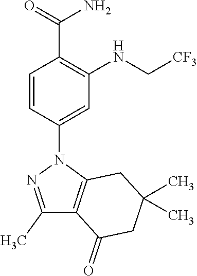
C1(C)=NN(C2=CC(NC[CF3])=C(C(=O)N)C=C2)C2=C1C(=O)CC(C)(C)C2
